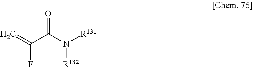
[R132]N([R131])C(C(=C)F)=O
